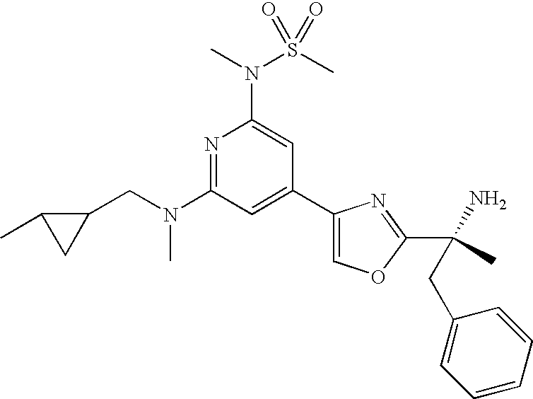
N1=C(N(CC2C(C)C2)C)C=C(C2=COC(C(N)(C)CC3=CC=CC=C3)=N2)C=C1N(C)S(C)(=O)=O
